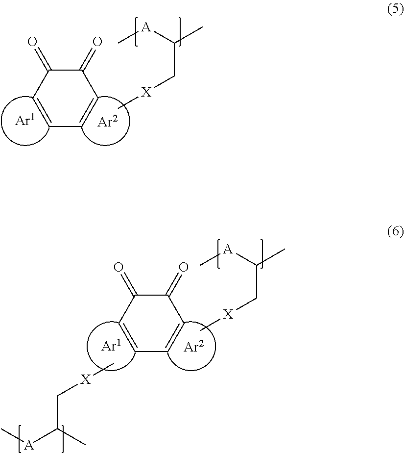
C[X]CC(C)[A]C.C1(=O)C(=O)C=CC=C1.C[X]CC(C)[A]C.C[X]CC([A]C)C.C1(=O)C(=O)C=CC=C1
